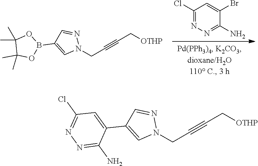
C1(Cl)=NN=C(N)C(Br)=C1.N1(CC#CC[OTHP])N=CC(B2OC(C)(C)C(C)(C)O2)=C1.N1(CC#CC[OTHP])N=CC(C2=CC(Cl)=NN=C2N)=C1
